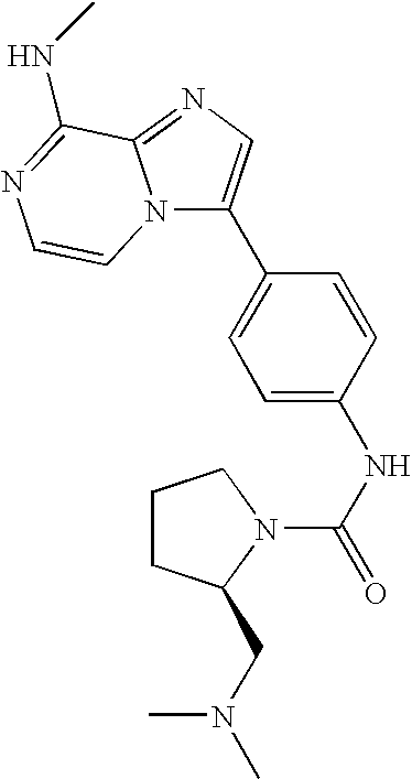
C1=C(C2=CN=C3N2C=CN=C3NC)C=CC(NC(N2CCCC2CN(C)C)=O)=C1
